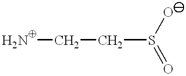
C(S(O)=O)C[H2N]
